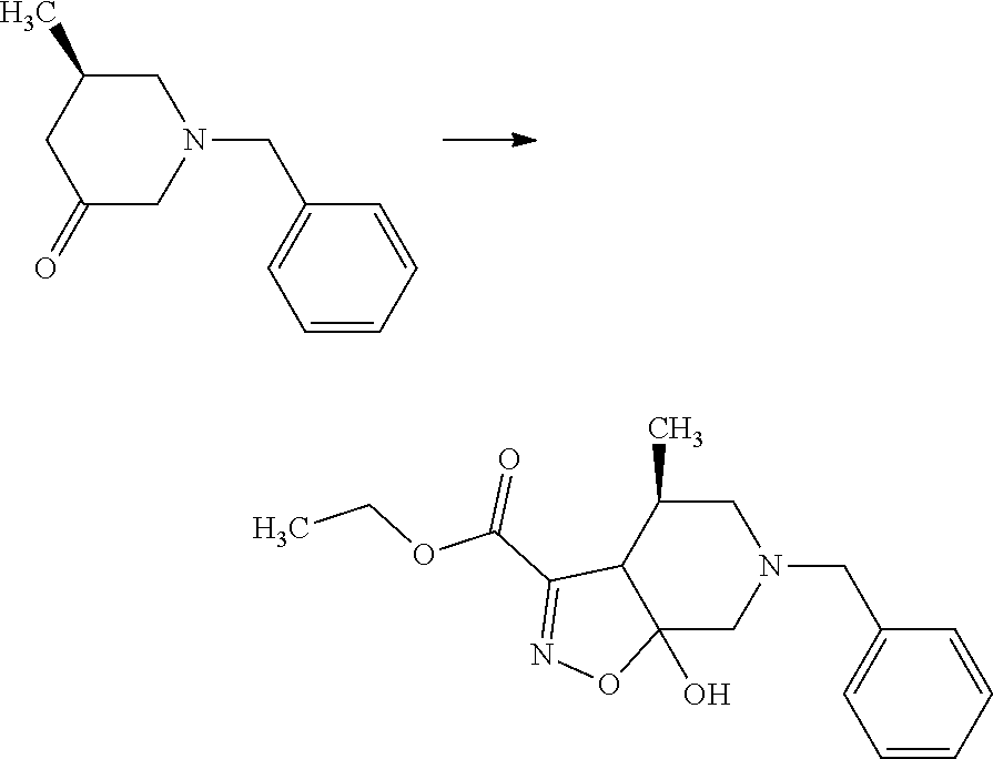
N1(CC2=CC=CC=C2)CC(C)CC(=O)C1.N1(CC2=CC=CC=C2)CC(C)C2C(O)(C1)ON=C2C(OCC)=O
